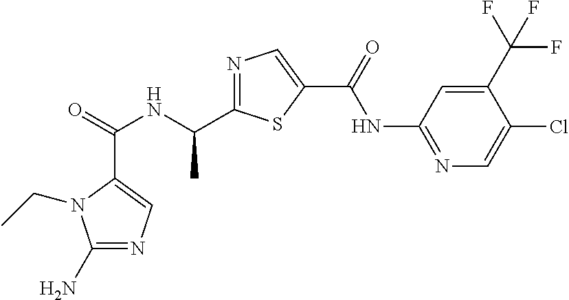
C(=O)(NC(C1=NC=C(C(NC2=NC=C(Cl)C(C(F)(F)F)=C2)=O)S1)C)C1=CN=C(N)N1CC
